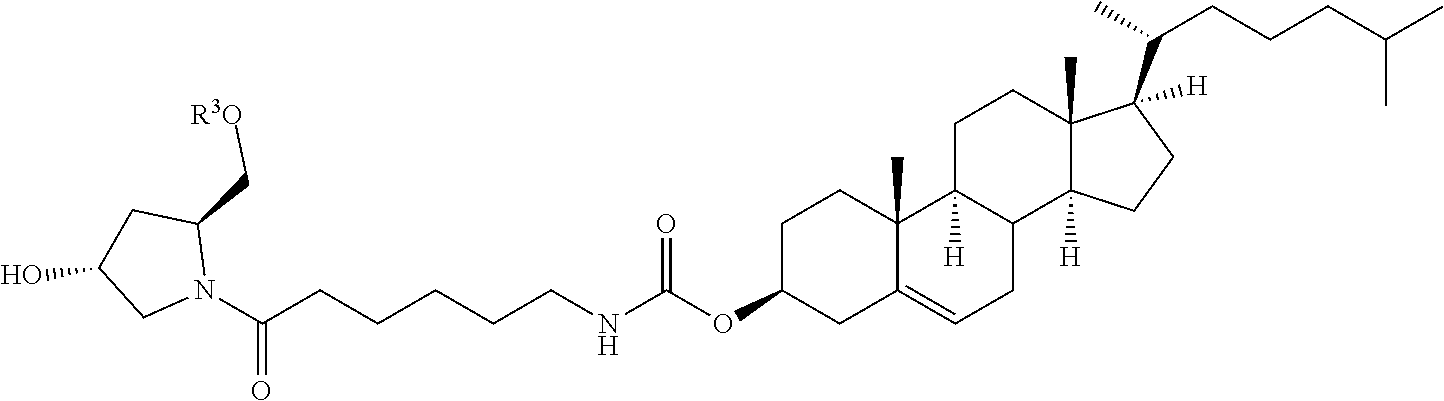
C1C(OC(NCCCCCC(N2C(C[R3O])CC(O)C2)=O)=O)CC2=CCC3C([H])(C2(C)C1)CCC1(C)C3([H])CCC1(C(C)CCCC(C)C)[H]
